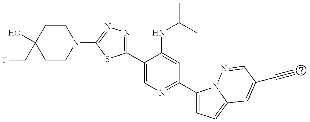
C1CN(C2=NN=C(C3=CN=C(C4=CC=C5N4N=CC(C#C)=C5)C=C3NC(C)C)S2)CCC1(O)CF
